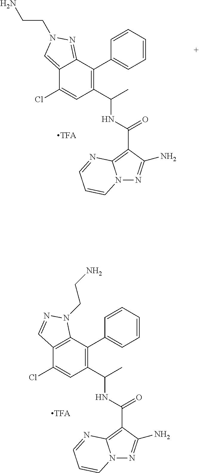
C1(Cl)=CC(C(C)NC(=O)C2=C3N(N=C2N)C=CC=N3)=C(C2=CC=CC=C2)C2=C1C=NN2CCN.C1(Cl)=CC(C(C)NC(=O)C2=C3N(N=C2N)C=CC=N3)=C(C2=CC=CC=C2)C2=NN(CCN)C=C12
